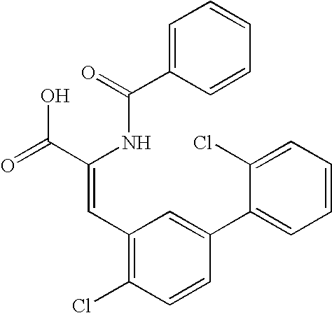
C1=C(C(=O)NC(C(=O)O)=CC2=C(Cl)C=CC(C3=CC=CC=C3Cl)=C2)C=CC=C1
